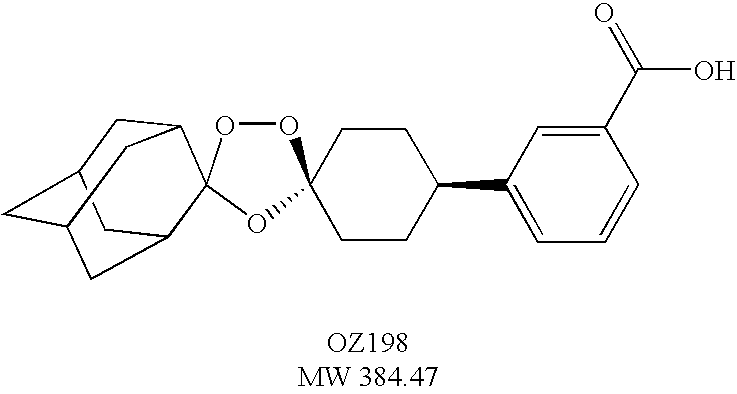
O1OC2(OC13CCC(C1=CC=CC(C(=O)O)=C1)CC3)C1CC3CC(CC2C3)C1
